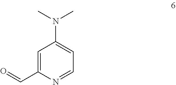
C1=C(C=O)N=CC=C1N(C)C
